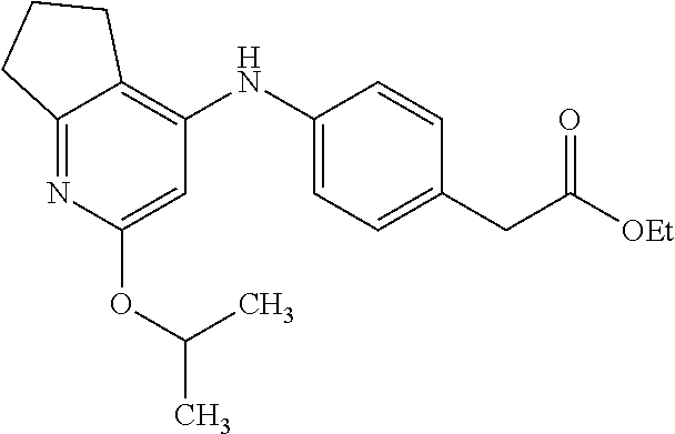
C12=NC(OC(C)C)=CC(NC3=CC=C(CC([OEt])=O)C=C3)=C1CCC2
